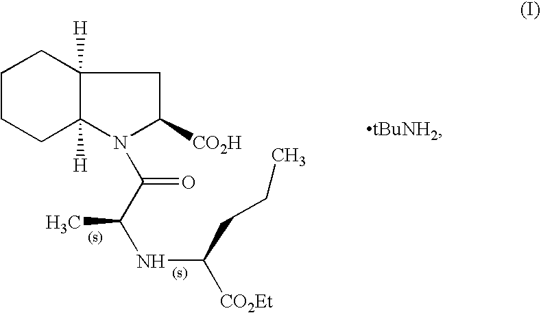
C1CCC2([H])C([H])(C1)CC([CO2H])N2C(C(NC([CO2Et])CCC)C)=O
